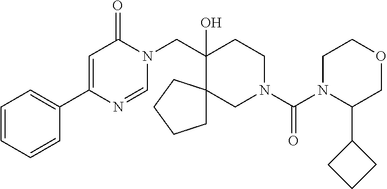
C1=CC=CC(C2=CC(=O)N(CC3(O)CCN(C(N4C(C5CCC5)COCC4)=O)CC34CCCC4)C=N2)=C1
